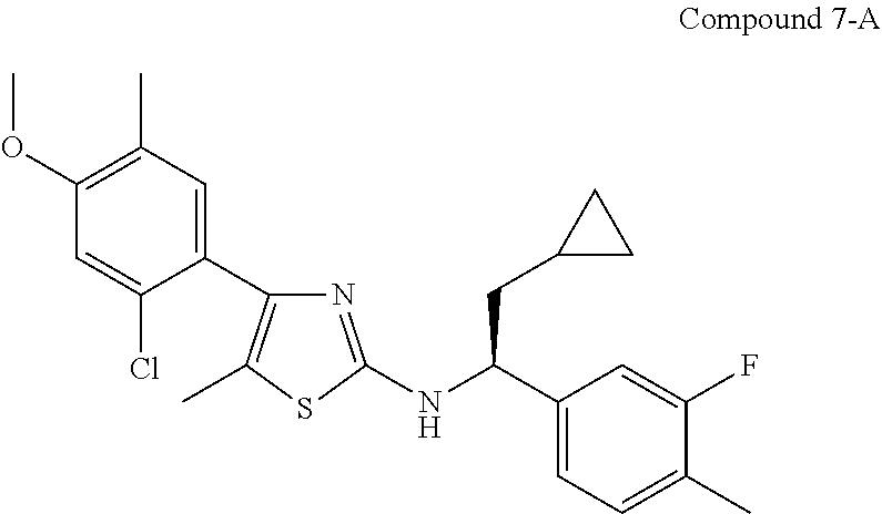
C1=C(C(CC2CC2)NC2=NC(C3=CC(C)=C(OC)C=C3Cl)=C(C)S2)C=C(F)C(C)=C1
